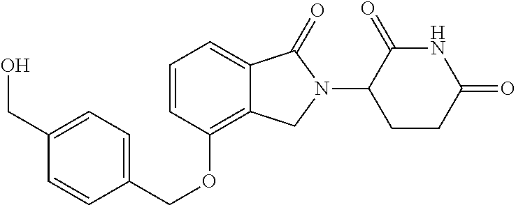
C(OC1=C2C(=CC=C1)C(=O)N(C1C(=O)NC(=O)CC1)C2)C1=CC=C(CO)C=C1
